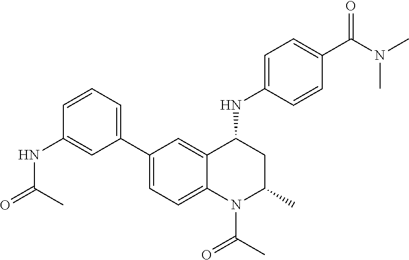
C1(NC2CC(C)N(C(C)=O)C3=CC=C(C4=CC=CC(NC(=O)C)=C4)C=C23)=CC=C(C(N(C)C)=O)C=C1
